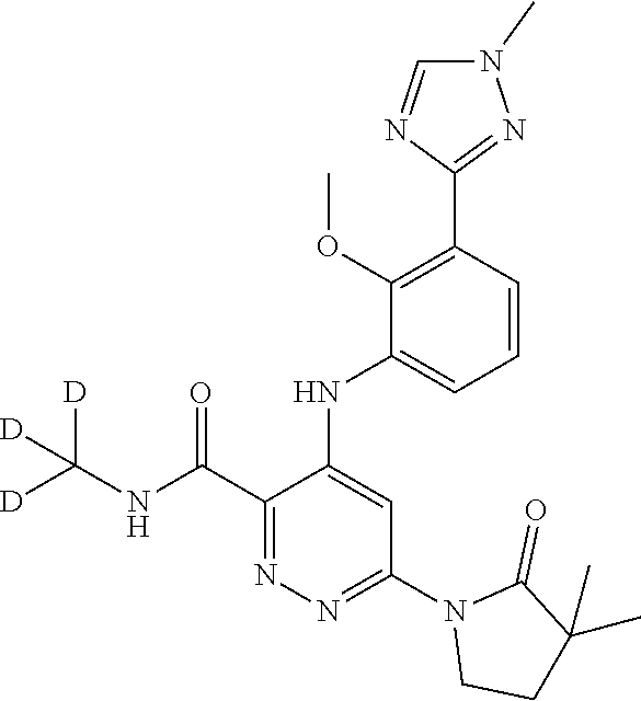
C1=CC(C2=NN(C)C=N2)=C(OC)C(NC2=CC(N3CCC(C)(C)C3=O)=NN=C2C(NC([D])([D])[D])=O)=C1
